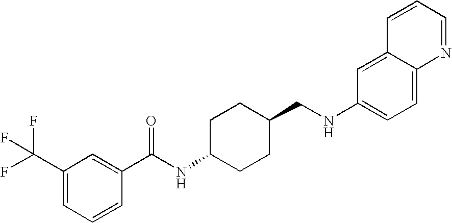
C1(C(F)(F)F)=CC=CC(C(NC2CCC(CNC3=CC=C4C(=C3)C=CC=N4)CC2)=O)=C1
